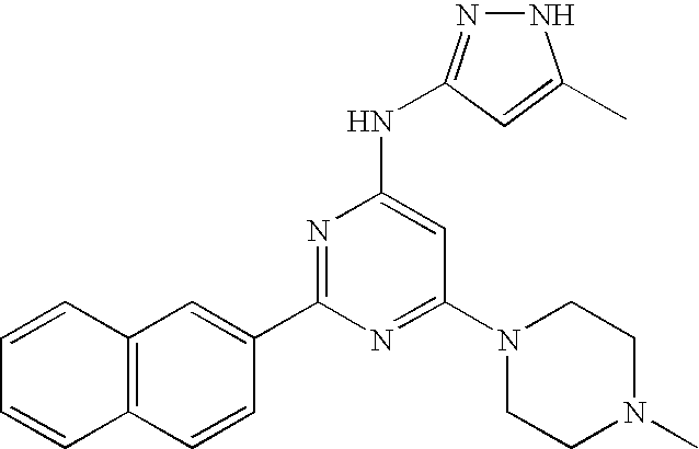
N1N=C(NC2=CC(N3CCN(C)CC3)=NC(C3=CC4=C(C=C3)C=CC=C4)=N2)C=C1C
